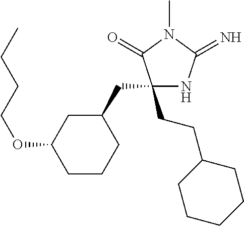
C1(CCC2CCCCC2)(CC2CC(OCCCC)CCC2)NC(=N)N(C)C1=O
